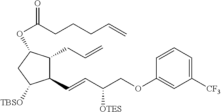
C(=CC(COC1=CC([CF3])=CC=C1)[OTES])C1C(CC=C)C(OC(=O)CCCC=C)CC1[TBSO]
